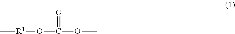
C(=O)(OC)O[R1]C
